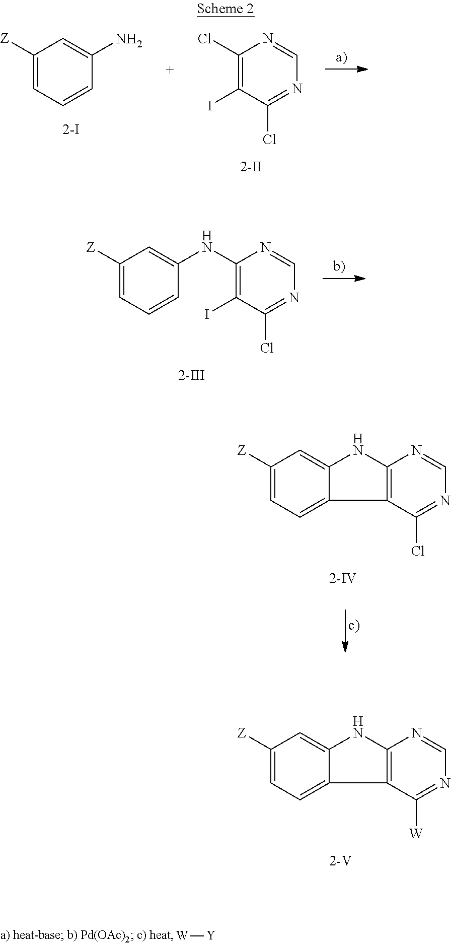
C12=C(C([W])=NC=N1)C1=CC=C([Z])C=C1N2.C1([Z])=CC=CC(N)=C1.C1(Cl)=C(I)C(Cl)=NC=N1.C1(NC2=CC([Z])=CC=C2)=C(I)C(Cl)=NC=N1.C12=C(C(Cl)=NC=N1)C1=CC=C([Z])C=C1N2.[W][Y]
